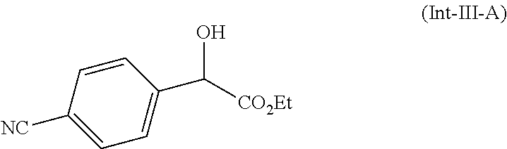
C1=CC([NC])=CC=C1C([CO2Et])O
